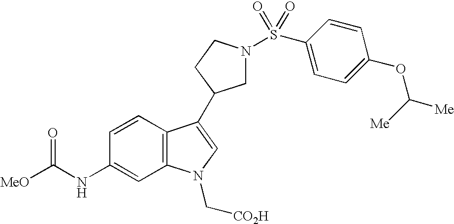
C1=CC2=C(C=C1NC([MeO])=O)N(C[CO2H])C=C2C1CN(S(=O)(=O)C2=CC=C(OC([Me])[Me])C=C2)CC1
